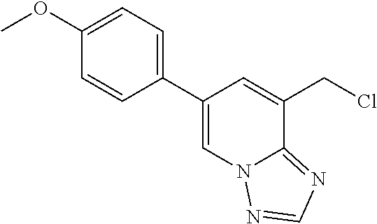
C1(OC)=CC=C(C2=CN3C(=NC=N3)C(CCl)=C2)C=C1
